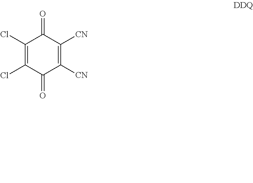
C1(Cl)=C(Cl)C(=O)C([CN])=C([CN])C1=O
